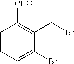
C1=CC=C(Br)C(CBr)=C1[CHO]
